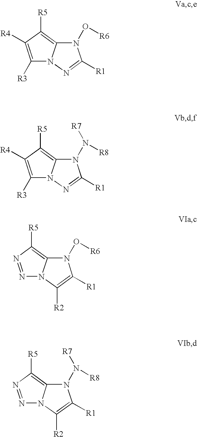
C1([R3])=C([R4])C([R5])=C2N1N=C([R1])N2O[R6].C1([R3])=C([R4])C([R5])=C2N1N=C([R1])N2N([R8])[R7].N1=NC([R5])=C2N1C([R2])=C([R1])N2O[R6].N1=NC([R5])=C2N1C([R2])=C([R1])N2N([R8])[R7]
